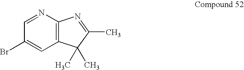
N1=CC(Br)=CC2=C1N=C(C)C2(C)C
